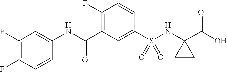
C1(F)=C(F)C=CC(NC(C2=C(F)C=CC(S(NC3(C(O)=O)CC3)(=O)=O)=C2)=O)=C1
